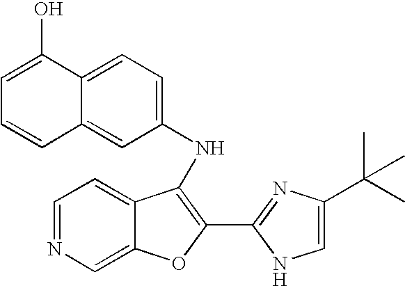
C1=C(O)C2=CC=C(NC3=C(C4=NC(C(C)(C)C)=CN4)OC4=CN=CC=C43)C=C2C=C1
